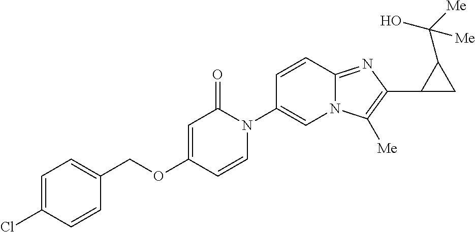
C(OC1=CC(=O)N(C2=CN3C(=NC(C4CC4C([Me])(O)[Me])=C3[Me])C=C2)C=C1)C1=CC=C(Cl)C=C1
